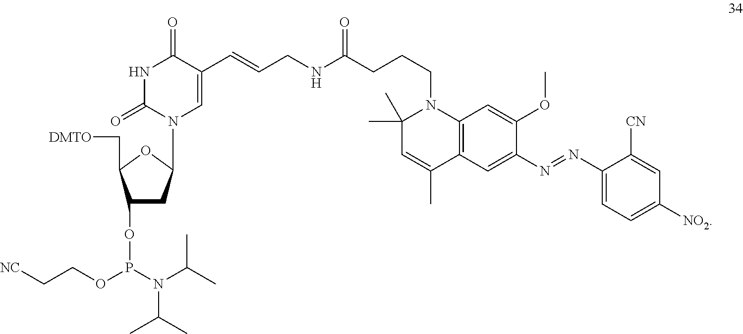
C1(OP(OCC[NC])N(C(C)C)C(C)C)CC(N2C=C(C=CCNC(CCCN3C(C)(C)C=C(C)C4=C3C=C(OC)C(N=NC3=CC=C([NO2])C=C3[CN])=C4)=O)C(=O)NC2=O)OC1C[DMTO]
